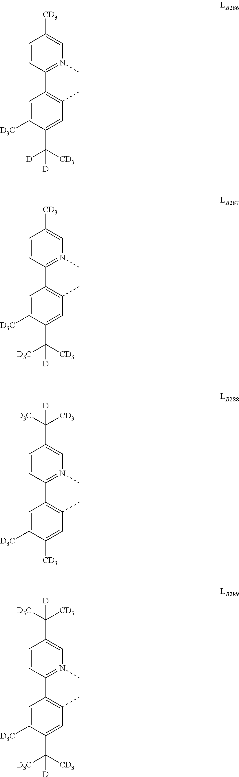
C1=CC(C2=C(C)C=C(C([CD3])([D])[D])C([D3C])=C2)=N(C)C=C1[CD3].C1=CC(C2=C(C)C=C(C([CD3])([D3C])[D])C([D3C])=C2)=N(C)C=C1[CD3].C1=CC(C2=C(C)C=C([CD3])C([D3C])=C2)=N(C)C=C1C([CD3])([D3C])[D].C1=CC(C2=C(C)C=C(C([CD3])([D3C])[D])C([D3C])=C2)=N(C)C=C1C([CD3])([D3C])[D]
